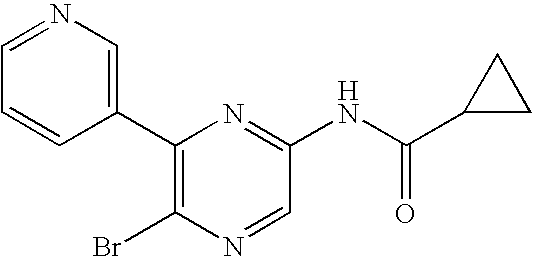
BrC1=C(C2=CN=CC=C2)N=C(NC(C2CC2)=O)C=N1
